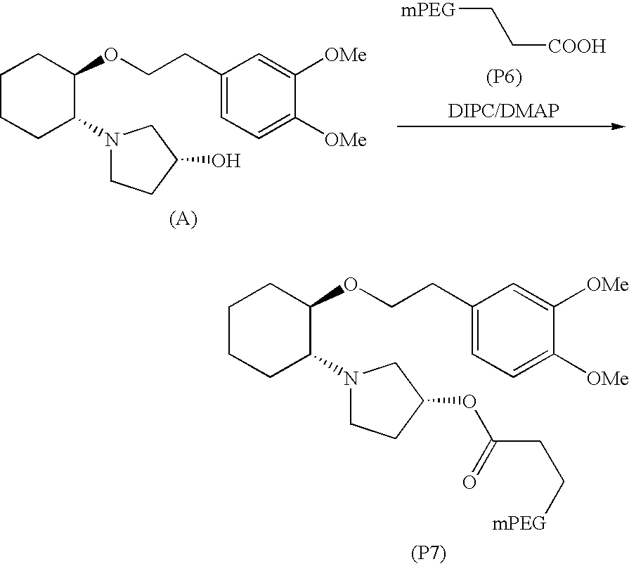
[mPEG]CC[COOH].[(P6)].[DIPC/DMAP].C1CCC(N2CCC(O)C2)C(OCCC2=CC=C([OMe])C([OMe])=C2)C1.C1CCC(N2CCC(OC(CC[mPEG])=O)C2)C(OCCC2=CC=C([OMe])C([OMe])=C2)C1.[(P7)]
